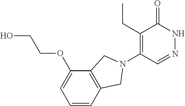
C1(CC)=C(N2CC3=C(C(OCCO)=CC=C3)C2)C=NNC1=O
